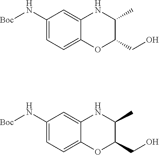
C1(N[Boc])=CC=C2C(=C1)NC(C)C(CO)O2.C1(N[Boc])=CC=C2C(=C1)NC(C)C(CO)O2
